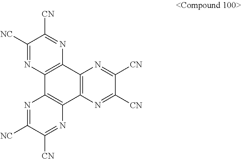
C1([NC])=NC2=C(N=C1[CN])C1=C(C3=C2N=C([NC])C([CN])=N3)N=C([CN])C([CN])=N1
